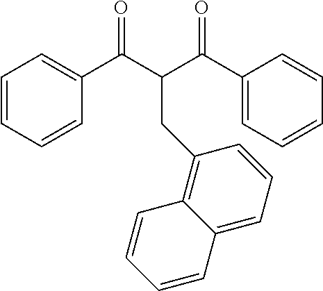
C1=CC=CC(C(C(C(C2=CC=CC=C2)=O)CC2=C3C(=CC=C2)C=CC=C3)=O)=C1
